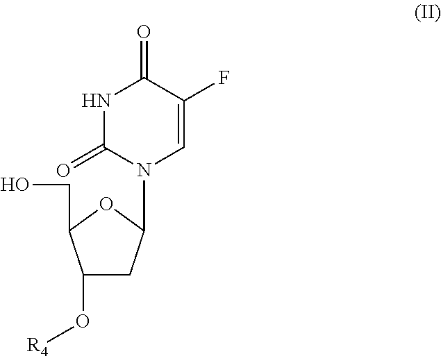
OCC1C(O[R4])CC(N2C=C(F)C(=O)NC2=O)O1
